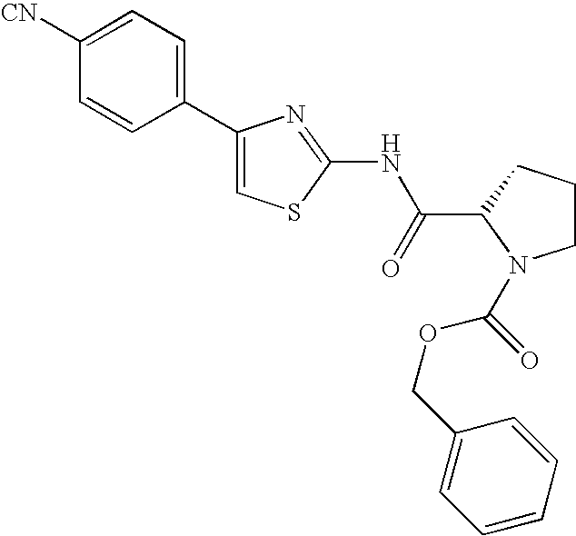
C1(C2=CC=C([CN])C=C2)=CSC(NC(C2N(C(OCC3=CC=CC=C3)=O)CCC2)=O)=N1
